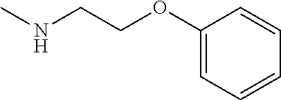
CNCCOC1=CC=CC=C1
